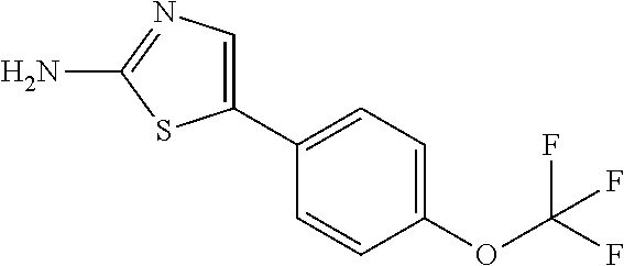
C1(OC(F)(F)F)=CC=C(C2=CN=C(N)S2)C=C1
